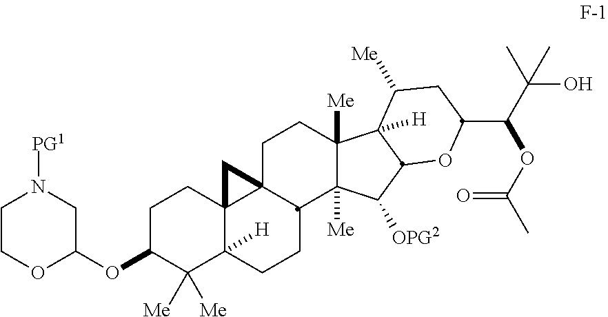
C1C(OC2CN([PG1])CCO2)C([Me])([Me])C2([H])C3(C1)C1(C(CC2)C2([Me])C([Me])(CC1)C1([H])C(C2[OPG2])OC(C(C(C)(O)C)OC(C)=O)CC1[Me])C3
